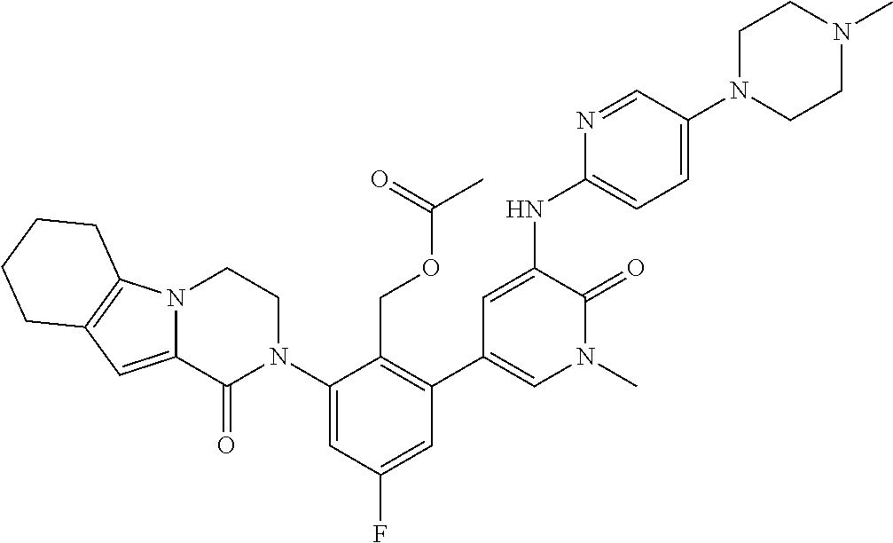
N12C(=CC3=C1CCCC3)C(=O)N(C1=CC(F)=CC(C3=CN(C)C(=O)C(NC4=CC=C(N5CCN(C)CC5)C=N4)=C3)=C1COC(=O)C)CC2
